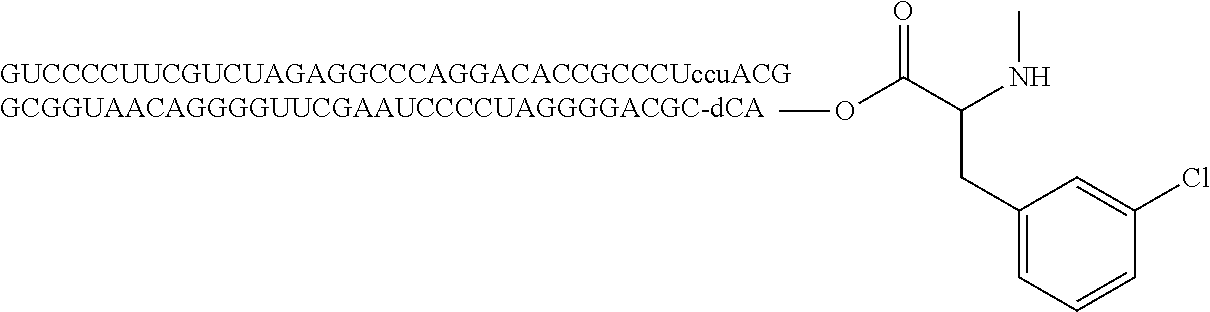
COC(C(NC)CC1=CC=CC(Cl)=C1)=O
